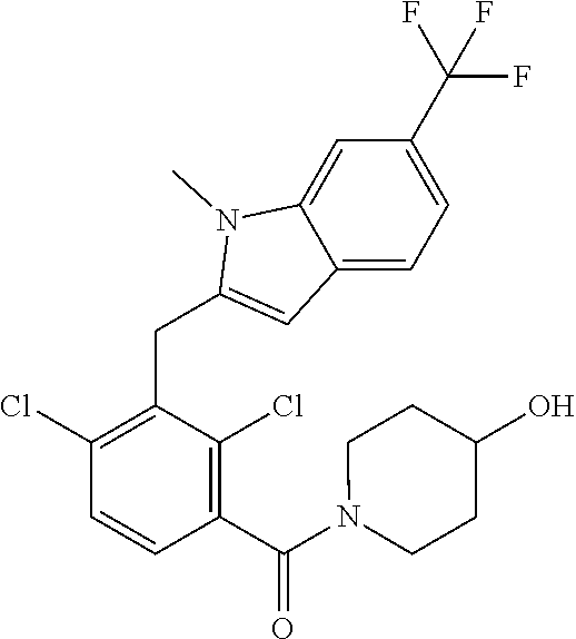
C1(Cl)=C(CC2=CC3=CC=C(C(F)(F)F)C=C3N2C)C(Cl)=C(C(N2CCC(O)CC2)=O)C=C1
